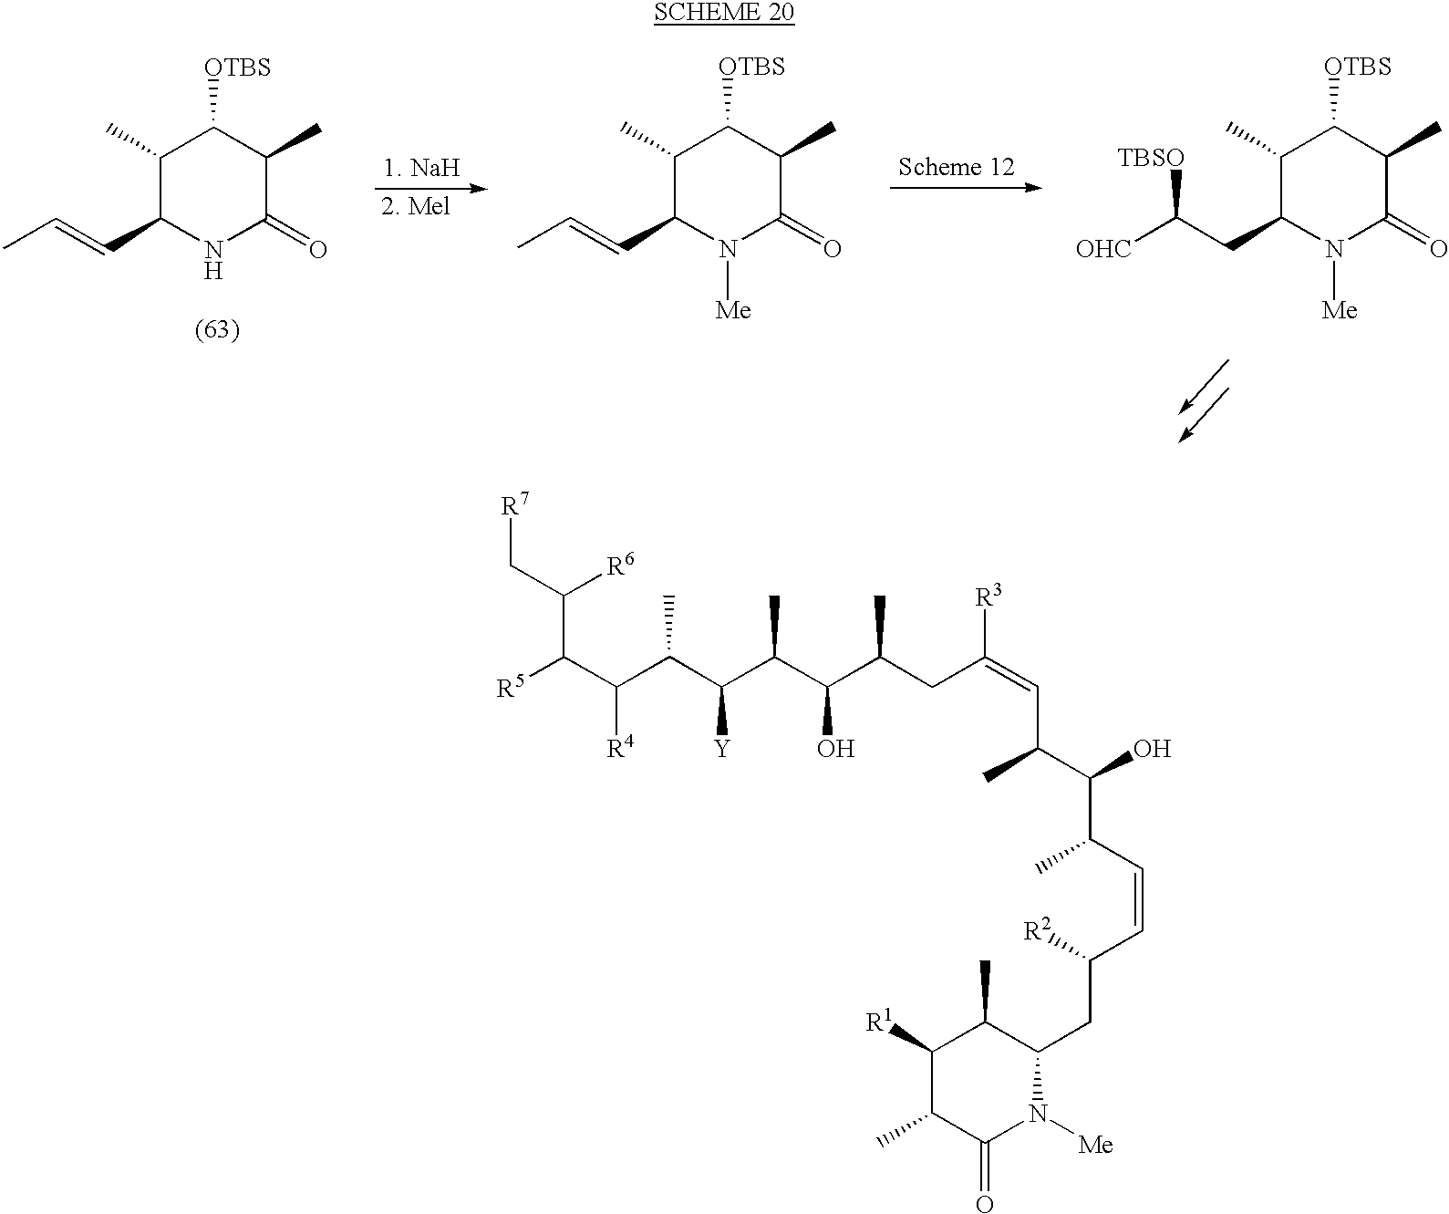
[R7]CC(C(C(C(C(C(C(C(CC(=CC(C(C(C=CC(CC1C(C)C([R1])C(C)C(=O)N1[Me])[R2])C)O)C)[R3])C)O)C)[Y])C)[R4])[R5])[R6].C1(C)C(C=CC)NC(=O)C(C)C1[OTBS].[1. NaH].C1(C)C(C=CC)N([Me])C(=O)C(C)C1[OTBS].C1(C)C(CC([OHC])[TBSO])N([Me])C(=O)C(C)C1[OTBS]
